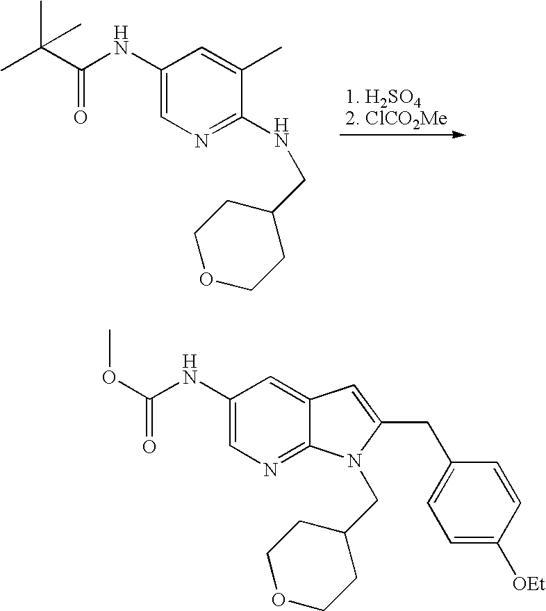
CC(C(NC1=CN=C(NCC2CCOCC2)C(C)=C1)=O)(C)C.O(C(NC1=CN=C2C(=C1)C=C(CC1=CC=C([OEt])C=C1)N2CC1CCOCC1)=O)C
